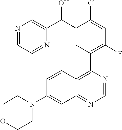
N1=CC=NC(C(C2=CC(C3=C4C(=NC=N3)C=C(N3CCOCC3)C=C4)=C(F)C=C2Cl)O)=C1
